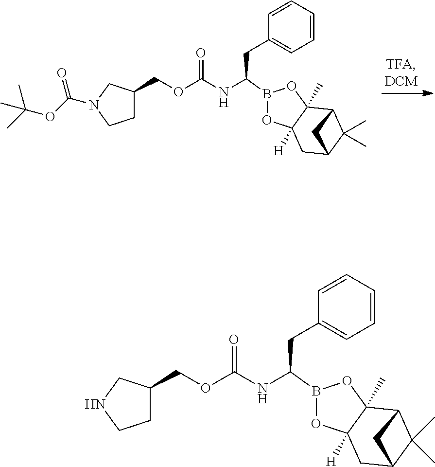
B1(C(NC(OCC2CCN(C(OC(C)(C)C)=O)C2)=O)CC2=CC=CC=C2)OC2([H])C(C)(O1)C1C(C)(C)C(C2)C1.B1(C(NC(OCC2CCNC2)=O)CC2=CC=CC=C2)OC2([H])C(C)(O1)C1C(C)(C)C(C2)C1
